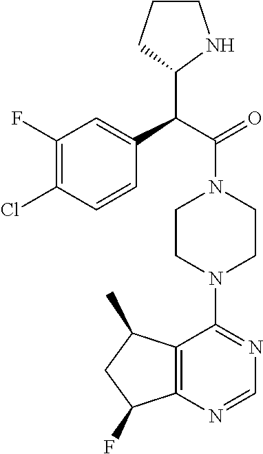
C(C(=O)N1CCN(C2=NC=NC3=C2C(C)CC3F)CC1)(C1NCCC1)C1=CC(F)=C(Cl)C=C1
